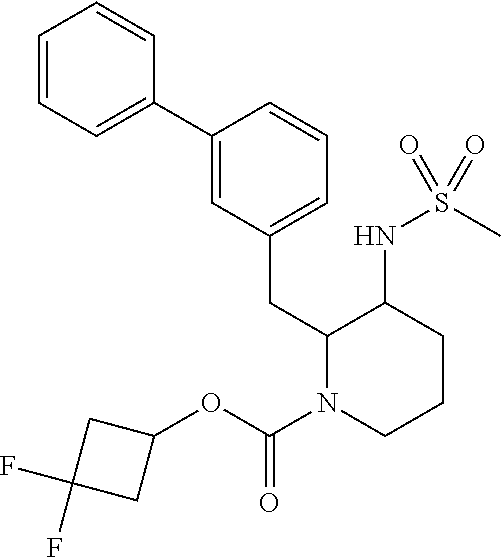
C1=CC=C(C2=CC(CC3N(C(=O)OC4CC(F)(F)C4)CCCC3NS(C)(=O)=O)=CC=C2)C=C1
